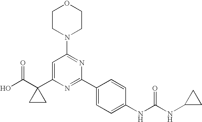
OC(=O)C1(C2=CC(N3CCOCC3)=NC(C3=CC=C(NC(NC4CC4)=O)C=C3)=N2)CC1
